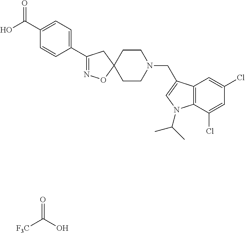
O=C(O)[F3C].O=C(C1=CC=C(C2=NOC3(C2)CCN(CC2=CN(C(C)C)C4=C2C=C(Cl)C=C4Cl)CC3)C=C1)O
